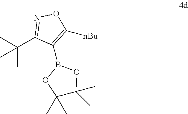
CC(C)(C1=NOC([nBu])=C1B1OC(C)(C)C(C)(C)O1)C
